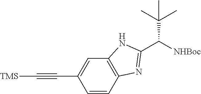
C1=CC2=C(C=C1C#C[TMS])NC(C([NHBoc])C(C)(C)C)=N2
